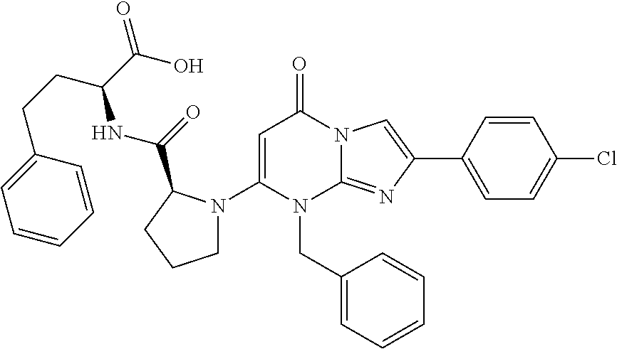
C1(N2CCCC2C(=O)NC(CCC2=CC=CC=C2)C(O)=O)=CC(=O)N2C(=NC(C3=CC=C(Cl)C=C3)=C2)N1CC1=CC=CC=C1
